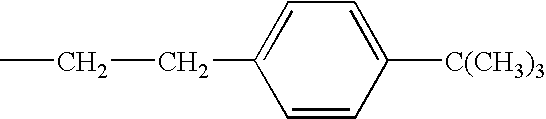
C1=CC([C(CH3)3])=CC=C1CCC
